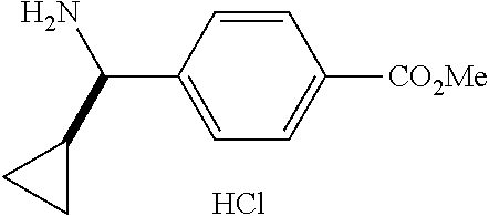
C1=CC(C(N)C2CC2)=CC=C1[CO2Me].Cl
